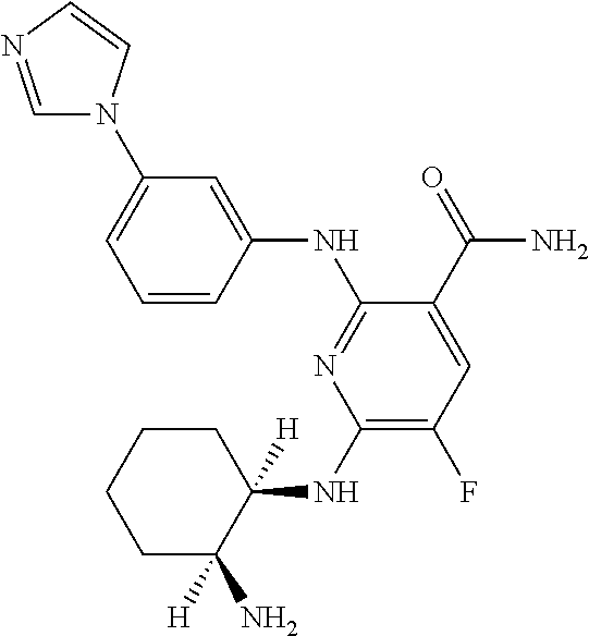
C1(NC2([H])CCCCC2([H])N)=C(F)C=C(C(=O)N)C(NC2=CC(N3C=NC=C3)=CC=C2)=N1
